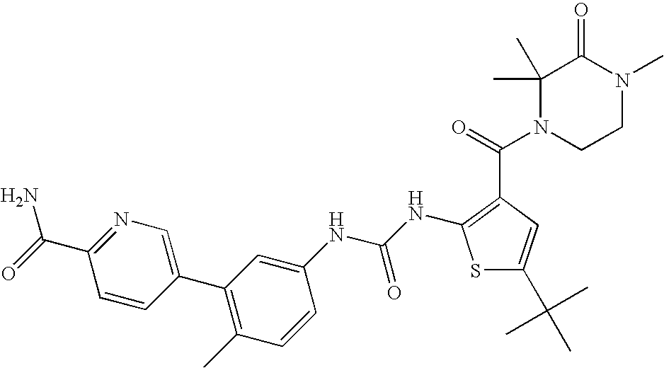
C1=CC(C2=C(C)C=CC(NC(NC3=C(C(=O)N4CCN(C)C(=O)C4(C)C)C=C(C(C)(C)C)S3)=O)=C2)=CN=C1C(=O)N
